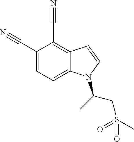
C12=C(C#N)C(C#N)=CC=C1N(C(C)CS(=O)(=O)C)C=C2
